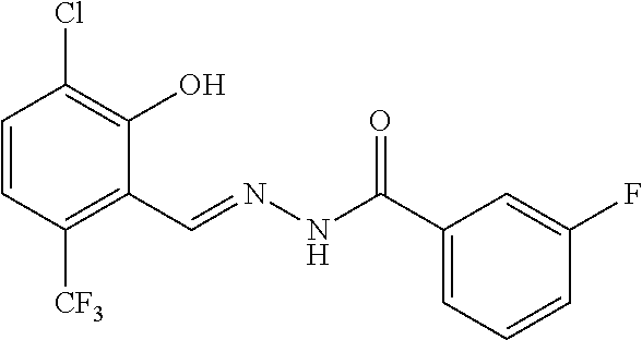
C1=CC([CF3])=C(C=NNC(C2=CC=CC(F)=C2)=O)C(O)=C1Cl
